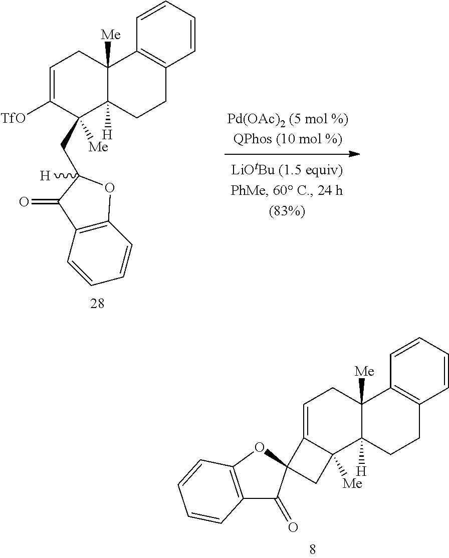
C1=C([TfO])C(CC2([H])OC3=C(C=CC=C3)C2=O)([Me])C2([H])C([Me])(C1)C1=C(CC2)C=CC=C1.C1=CC=CC2=C1CCC1([H])C2([Me])CC=C2C1([Me])CC21C(=O)C2=C(O1)C=CC=C2
